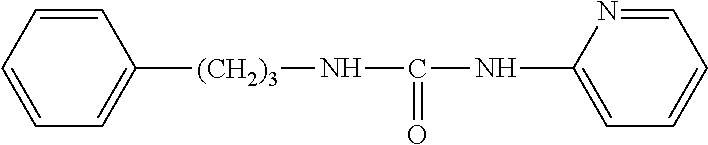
C1=CC=CC=C1[(CH2)3]NC(NC1=CC=CC=N1)=O
